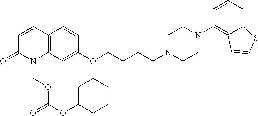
C12=C(C=C(OCCCCN3CCN(C4=C5C(=CC=C4)SC=C5)CC3)C=C1)N(COC(=O)OC1CCCCC1)C(=O)C=C2
